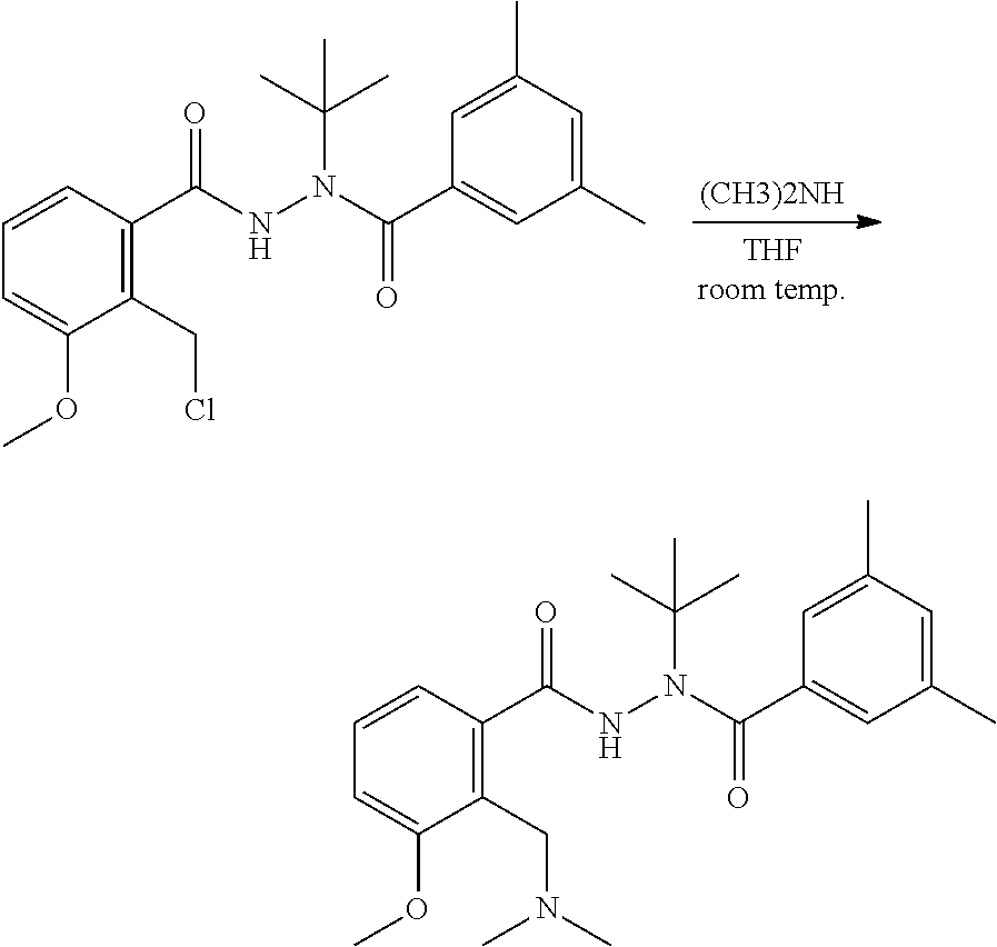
[(CH3)2NH].C1=CC(C(NN(C(C)(C)C)C(C2=CC(C)=CC(C)=C2)=O)=O)=C(CCl)C(OC)=C1.C1=CC(C(NN(C(C)(C)C)C(C2=CC(C)=CC(C)=C2)=O)=O)=C(CN(C)C)C(OC)=C1
